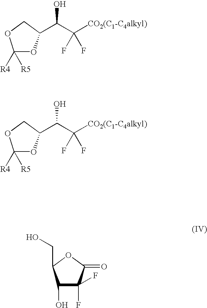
C1([R4])([R5])OC(C(C([CO2(C1-C4alkyl)])(F)F)O)CO1.C1([R4])([R5])OC(C(C([CO2(C1-C4alkyl)])(F)F)O)CO1.C1(O)C(CO)OC(=O)C1(F)F
